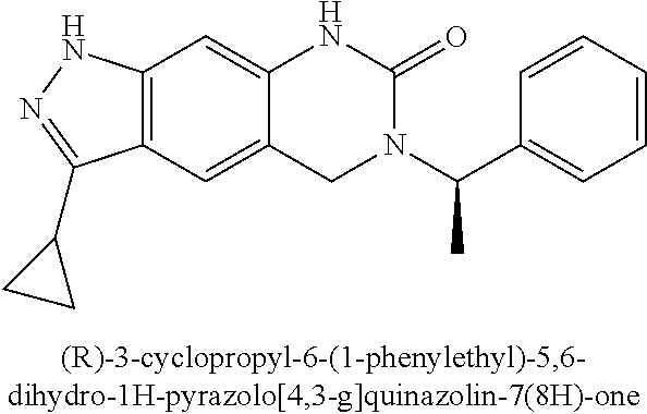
C12=C(C=C3C(=C1)NC(=O)N(C(C1=CC=CC=C1)C)C3)C(C1CC1)=NN2
